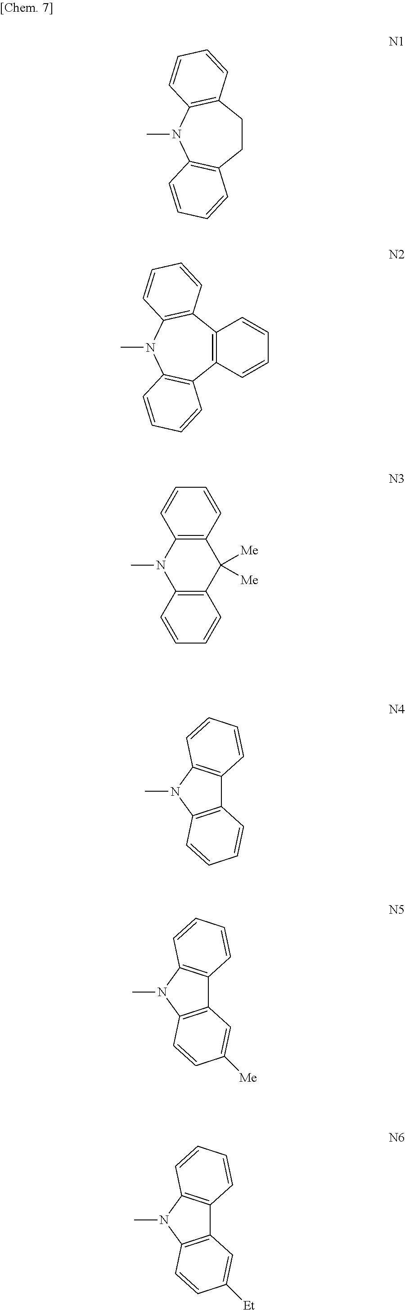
C1CC2=C(N(C)C3=C1C=CC=C3)C=CC=C2.C12=C(C3=C(N(C)C4=C1C=CC=C4)C=CC=C3)C=CC=C2.C12=C(C([Me])([Me])C3=C(N1C)C=CC=C3)C=CC=C2.C12=C(N(C)C3=C1C=CC=C3)C=CC=C2.C12=C(N(C)C3=C1C=CC=C3)C=CC([Me])=C2.C12=C(N(C)C3=C1C=CC=C3)C=CC([Et])=C2
